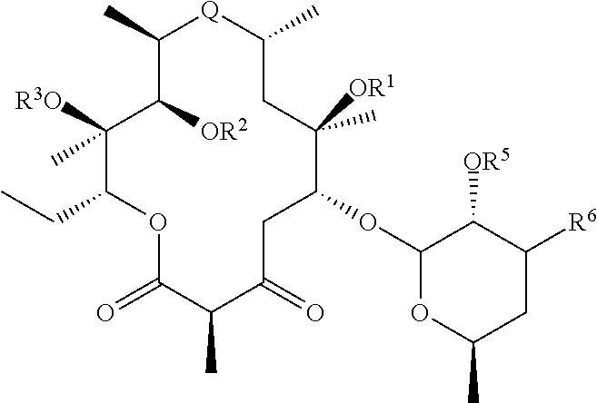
C1(C)[Q]C(C)CC([OR1])(C)C(OC2OC(C)CC([R6])C2[OR5])CC(=O)C(C)C(=O)OC(CC)C([R3O])(C)C1[OR2]
